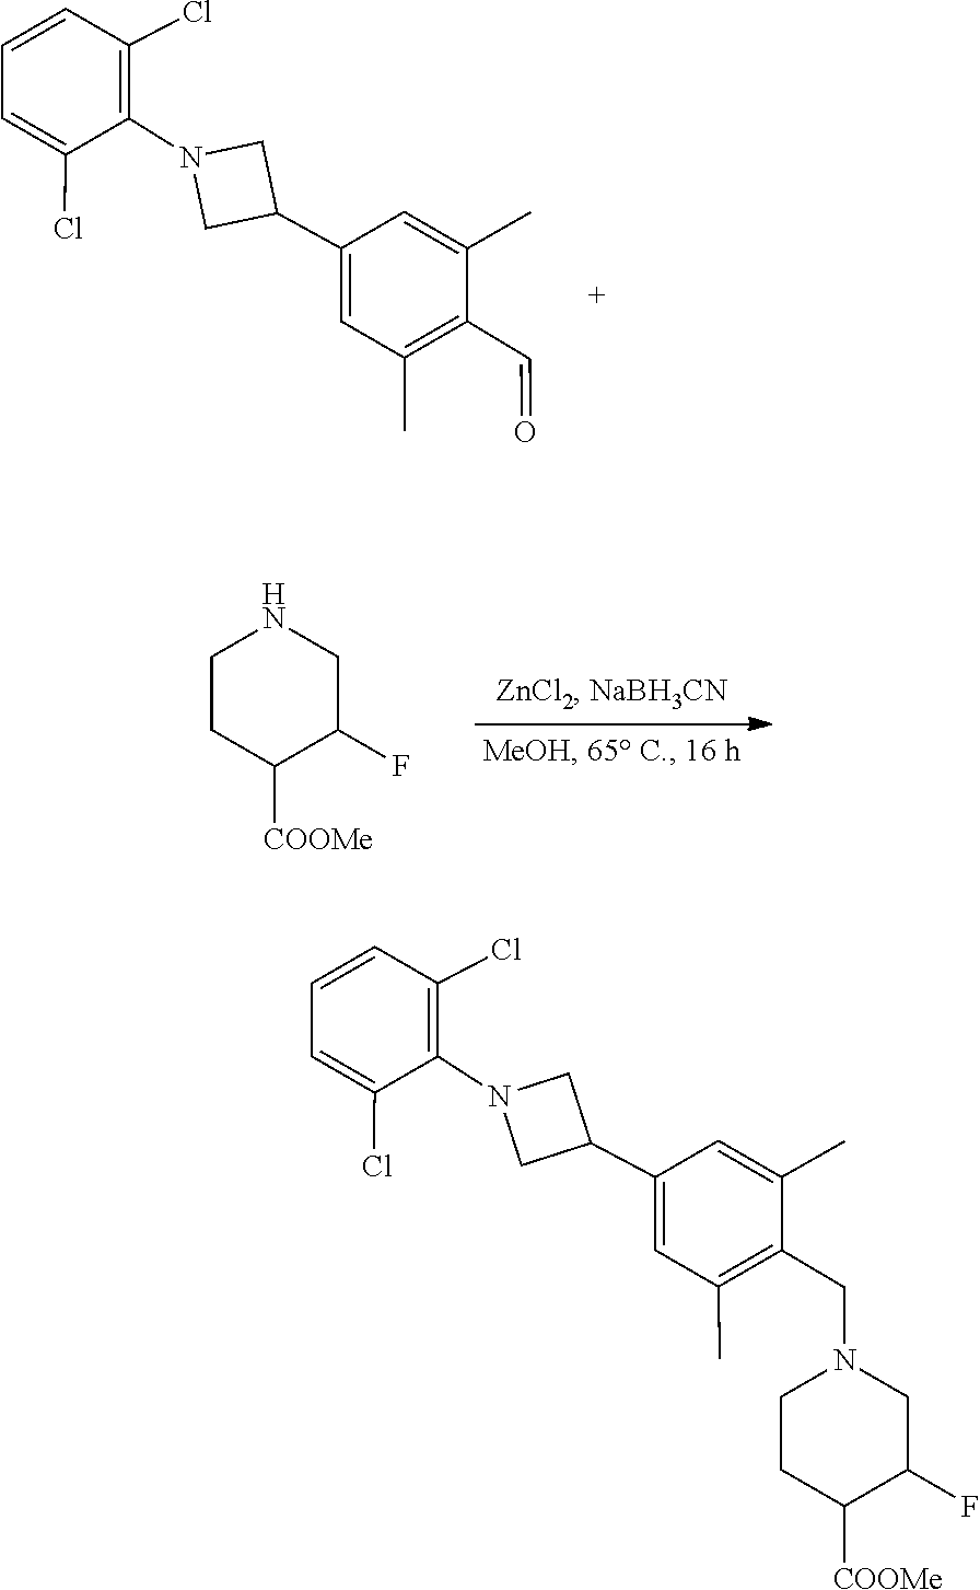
C1=C(C2CN(C3=C(Cl)C=CC=C3Cl)C2)C=C(C)C(C=O)=C1C.C1CC([COOMe])C(F)CN1.C1=C(C2CN(C3=C(Cl)C=CC=C3Cl)C2)C=C(C)C(CN2CCC([COOMe])C(F)C2)=C1C
